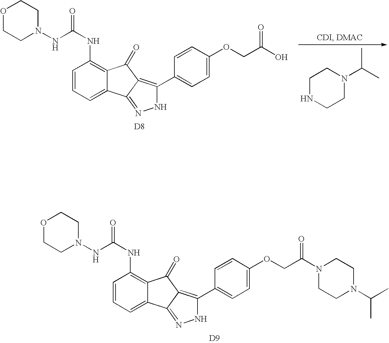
C1=CC=C2C(=C1NC(=O)NN1CCOCC1)C(=O)C1=C(C3=CC=C(OCC(O)=O)C=C3)NN=C21.[D8].C1NCCN(C(C)C)C1.C1=CC=C2C(=C1NC(=O)NN1CCOCC1)C(=O)C1=C(C3=CC=C(OCC(N4CCN(C(C)C)CC4)=O)C=C3)NN=C21.[D9]
